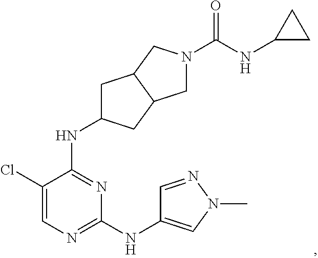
N1=C(NC2CC3C(C2)CN(C(NC2CC2)=O)C3)C(Cl)=CN=C1NC1=CN(C)N=C1
